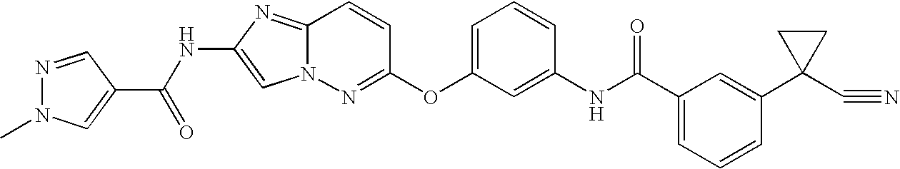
N1=CC(C(=O)NC2=CN3C(=N2)C=CC(OC2=CC=CC(NC(=O)C4=CC=CC(C5(C#N)CC5)=C4)=C2)=N3)=CN1C
